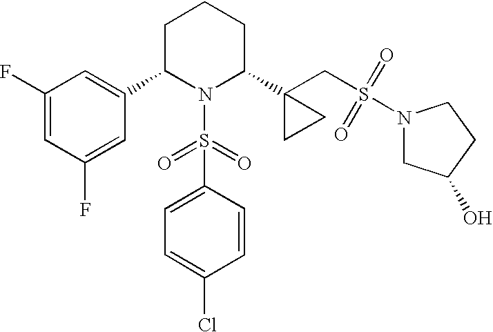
C1C(C2=CC(F)=CC(F)=C2)N(S(=O)(=O)C2=CC=C(Cl)C=C2)C(C2(CS(=O)(=O)N3CC(O)CC3)CC2)CC1
